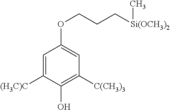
C1=C([(H3C)C])C(O)=C([C(CH3)3])C=C1OCCC[Si(OCH3)2]C
